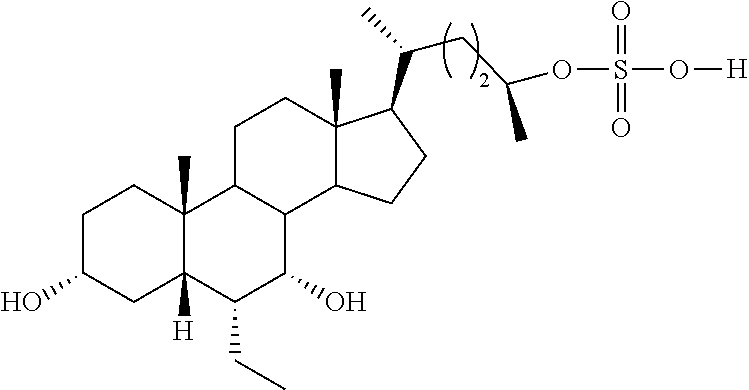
C1C(O)CC2([H])C(C)(C1)C1C(C(O)C2CC)C2C(C)(CC1)C(C(C)CC(OS(=O)(=O)O[H])C)CC2
